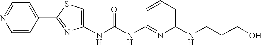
N(C(NC1=NC(NCCCO)=CC=C1)=O)C1=CSC(C2=CC=NC=C2)=N1
